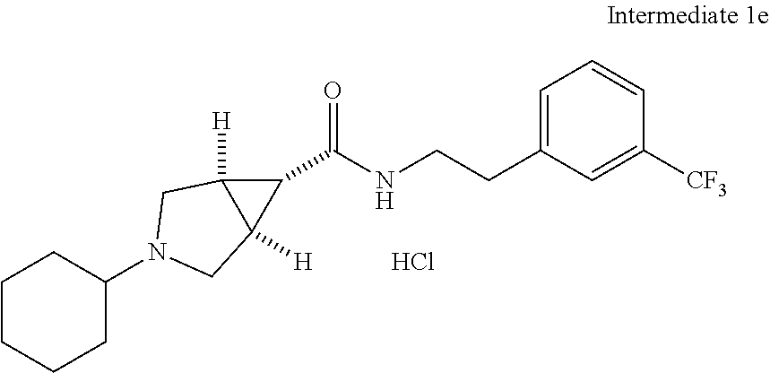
C1=C(CCNC(=O)C2C3([H])C2([H])CN(C2CCCCC2)C3)C=C([CF3])C=C1.Cl
